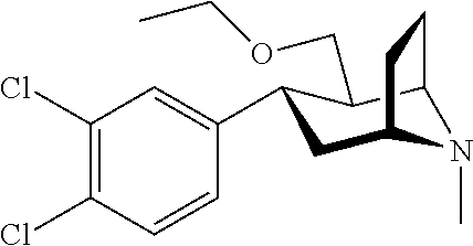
C1(Cl)=C(Cl)C=CC(C2CC3N(C)C(C2COCC)CC3)=C1
